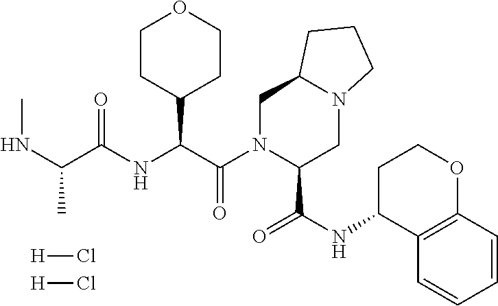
C1N(C(C(NC(C(NC)C)=O)C2CCOCC2)=O)C(C(NC2C3=C(OCC2)C=CC=C3)=O)CN2C1CCC2.[H]Cl.[H]Cl
